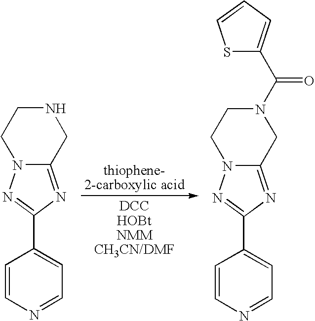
C1=CN=CC=C1C1=NN2C(=N1)CNCC2.C1=CN=CC=C1C1=NN2C(=N1)CN(C(=O)C1=CC=CS1)CC2
